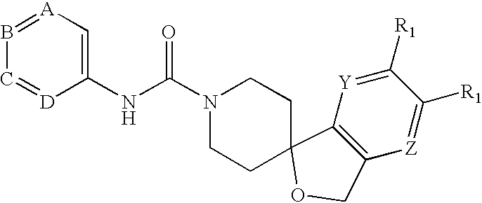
B1=[A]C=C(NC(N2CCC3(CC2)C2=C([Z]=C([R1])C([R1])=[Y]2)CO3)=O)[D]=C1
